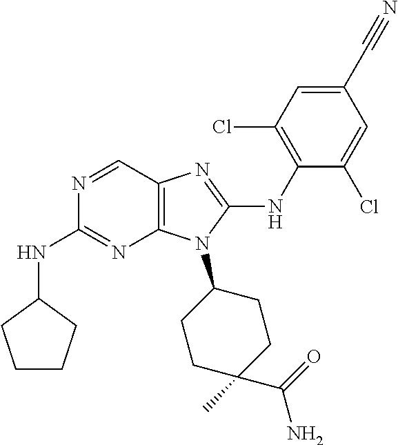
N1=CC2=C(N=C1NC1CCCC1)N(C1CCC(C)(C(=O)N)CC1)C(NC1=C(Cl)C=C(C#N)C=C1Cl)=N2
